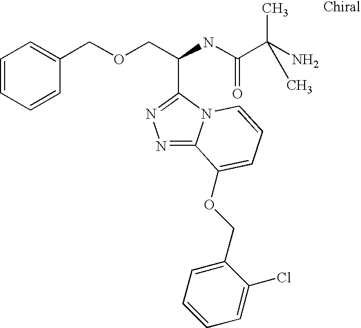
C(COCC1=CC=CC=C1)(NC(C(N)(C)C)=O)C1=NN=C2N1C=CC=C2OCC1=CC=CC=C1Cl
